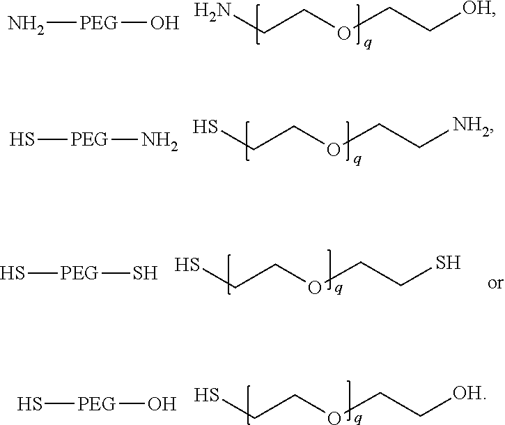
NCCOCC[OH].N[PEG]O.SCCOCC[NH2].S[PEG]N.SCCOCCS.S[PEG]S.SCCOCC[OH].S[PEG]O
